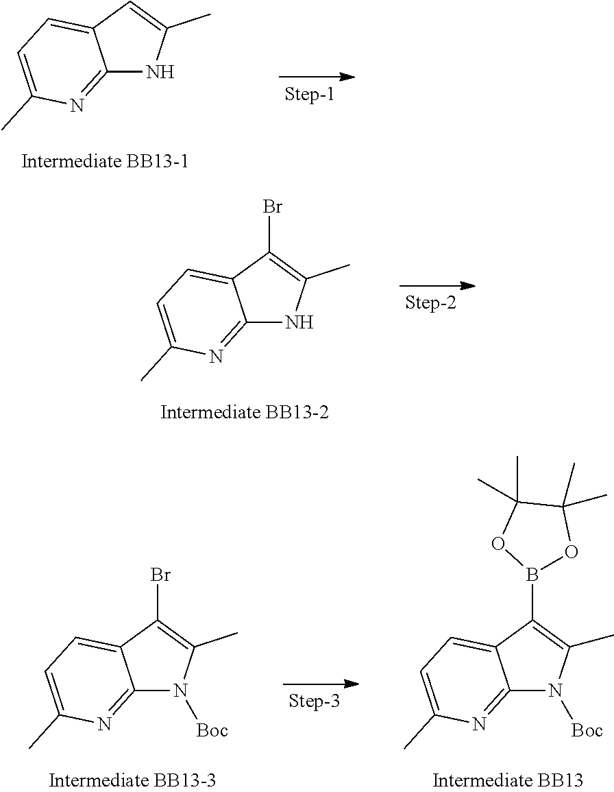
C12=NC(C)=CC=C1C=C(C)N2.C12=NC(C)=CC=C1C(Br)=C(C)N2.C12=NC(C)=CC=C1C(Br)=C(C)N2[Boc].C12=NC(C)=CC=C1C(B1OC(C)(C)C(C)(C)O1)=C(C)N2[Boc]
